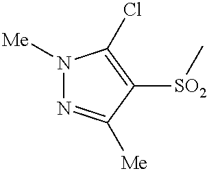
N1([Me])N=C([Me])C([SO2]C)=C1Cl
